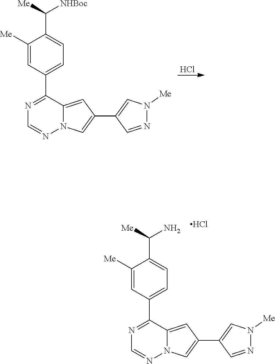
Cl.C1([Me])=CC(C2=NC=NN3C2=CC(C2=CN([Me])N=C2)=C3)=CC=C1C([Me])[NHBoc].C1([Me])=CC(C2=NC=NN3C2=CC(C2=CN([Me])N=C2)=C3)=CC=C1C([Me])N.Cl
